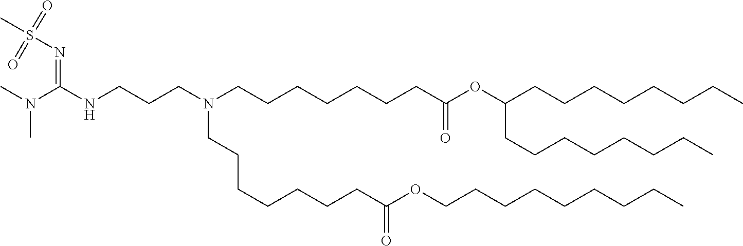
C(CC)CCCCCCOC(CCCCCCCN(CCCCCCCC(OC(CCCCCCCC)CCCCCCCC)=O)CCCNC(N(C)C)=NS(=O)(=O)C)=O
